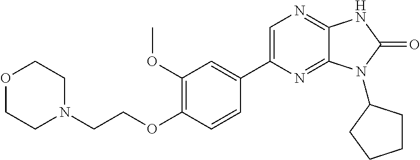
C1(OC)=C(OCCN2CCOCC2)C=CC(C2=CN=C3C(=N2)N(C2CCCC2)C(=O)N3)=C1
